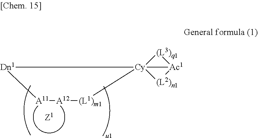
[Dn1]1[Cy]23([(L3)q1][Ac1]2[(L2)n1]3)[(L1)m1][A12][A11]1
